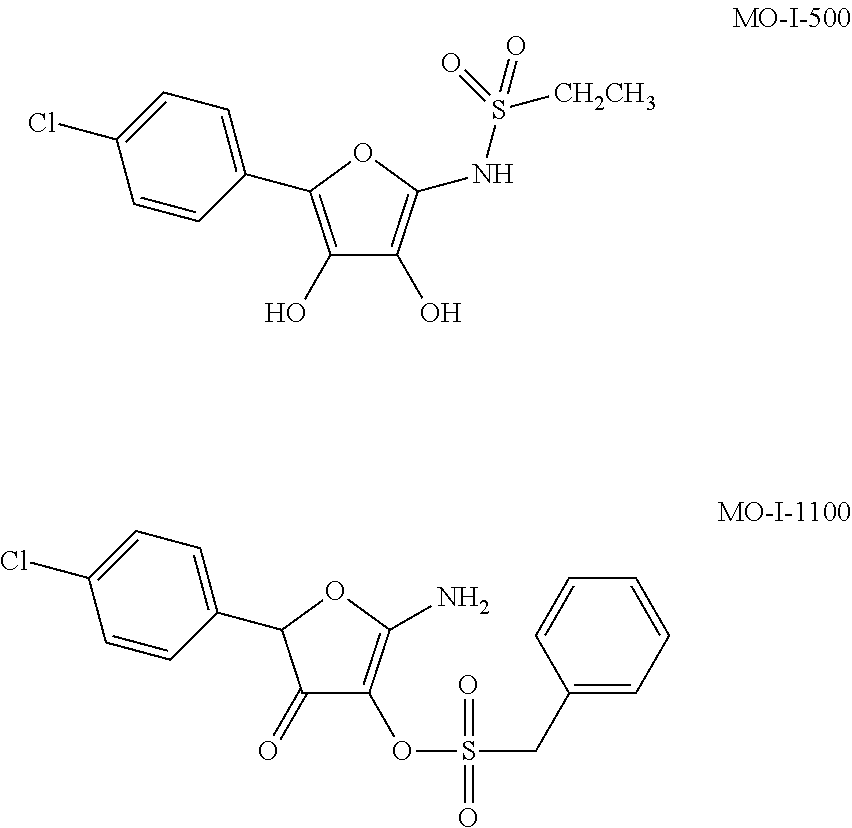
C1(O)=C(C2=CC=C(Cl)C=C2)OC(NS([CH2CH3])(=O)=O)=C1O.C1(=O)C(OS(CC2=CC=CC=C2)(=O)=O)=C(N)OC1C1=CC=C(Cl)C=C1
